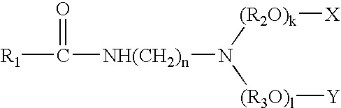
[R1]C(=O)[NH(CH2)n]N([(R2O)k][X])[(R3O)l][Y]
